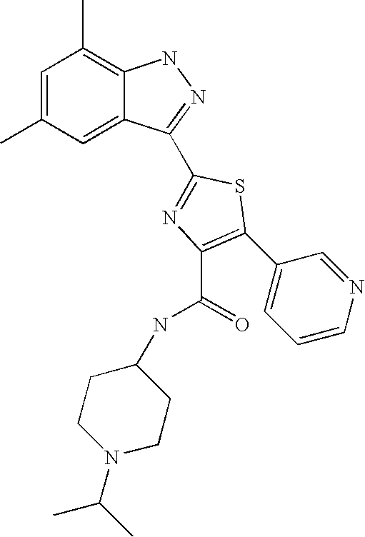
C1=C(C)C=C2C(=C1C)NN=C2C1=NC(C(NC2CCN(C(C)C)CC2)=O)=C(C2=CC=CN=C2)S1
